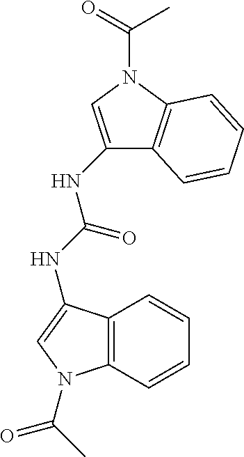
N(C(NC1=CN(C(C)=O)C2=C1C=CC=C2)=O)C1=CN(C(=O)C)C2=C1C=CC=C2
